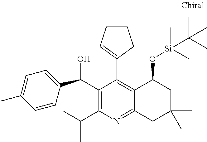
C1=CC(C(C2=C(C(C)C)N=C3C(=C2C2=CCCC2)C(O[Si](C)(C)C(C)(C)C)CC(C)(C)C3)O)=CC=C1C
